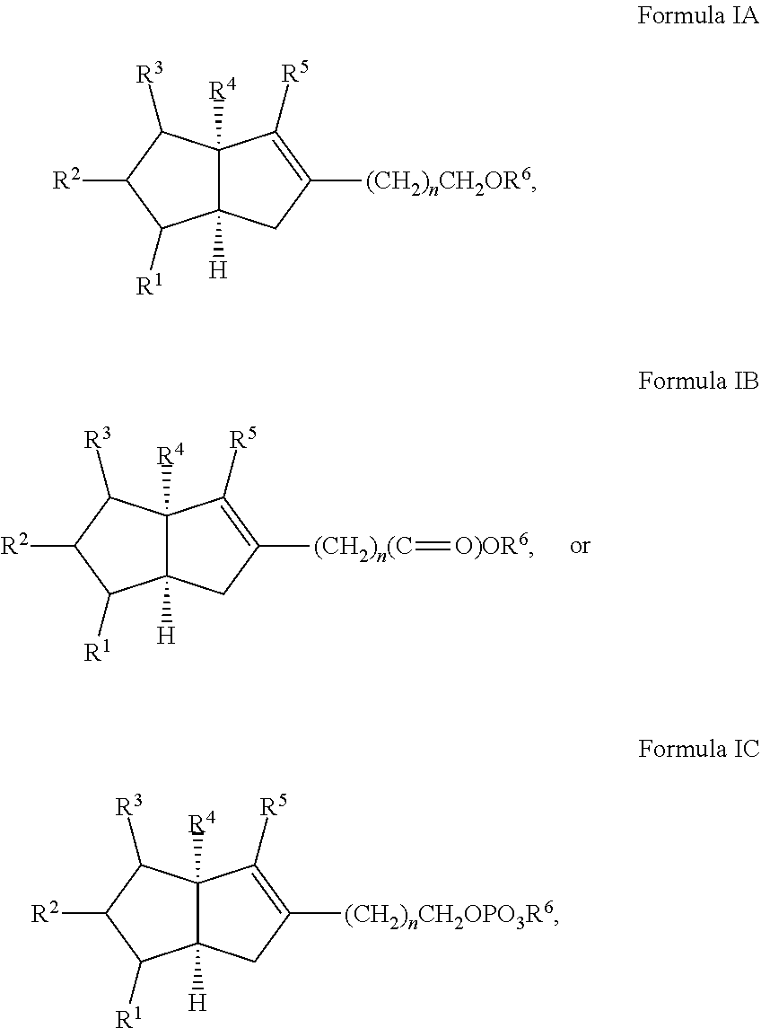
C12([H])C([R4])(C([R3])C([R2])C1[R1])C([R5])=C([(CH2)n(C]=[O)OR6])C2.C12([H])C([R4])(C([R3])C([R2])C1[R1])C([R5])=C([(CH2)nCH2OR6])C2.C12([H])C([R4])(C([R3])C([R2])C1[R1])C([R5])=C([(CH2)nCH2OPO3R6])C2
